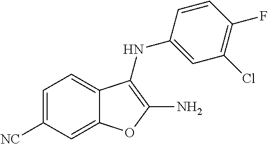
C12=CC([NC])=CC=C1C(NC1=CC(Cl)=C(F)C=C1)=C(N)O2
